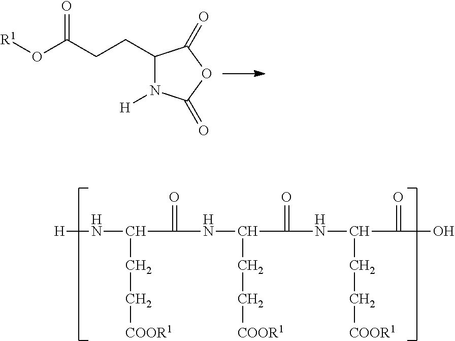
O=C(O[R1])CCC1N([H])C(=O)OC1=O.[H]NC(CC[COOR1])C(=O)NC(CC[COOR1])C(=O)NC(CC[COOR1])C(=O)O
